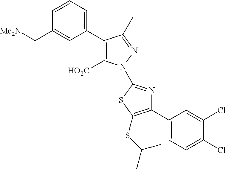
C1(C2=C([HO2C])N(C3=NC(C4=CC=C(Cl)C(Cl)=C4)=C(SC(C)C)S3)N=C2C)=CC=CC(C[Me2N])=C1
